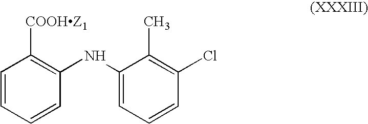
C1=CC=CC(NC2=CC=CC(Cl)=C2C)=C1[COOHZ1]
